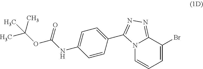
N12C=CC=C(Br)C1=NN=C2C1=CC=C(NC(OC(C)(C)C)=O)C=C1
